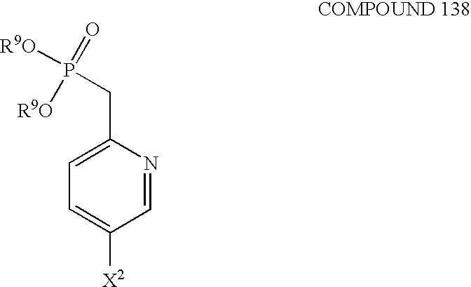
C(C1=CC=C([X2])C=N1)P([R9O])(=O)[R9O]
